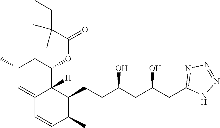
OC(CC(O)CC1=NN=NN1)CCC1C2([H])C(=CC(C)CC2OC(=O)C(C)(C)CC)C=CC1C
